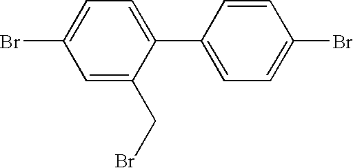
C1=C(CBr)C(C2=CC=C(Br)C=C2)=CC=C1Br
